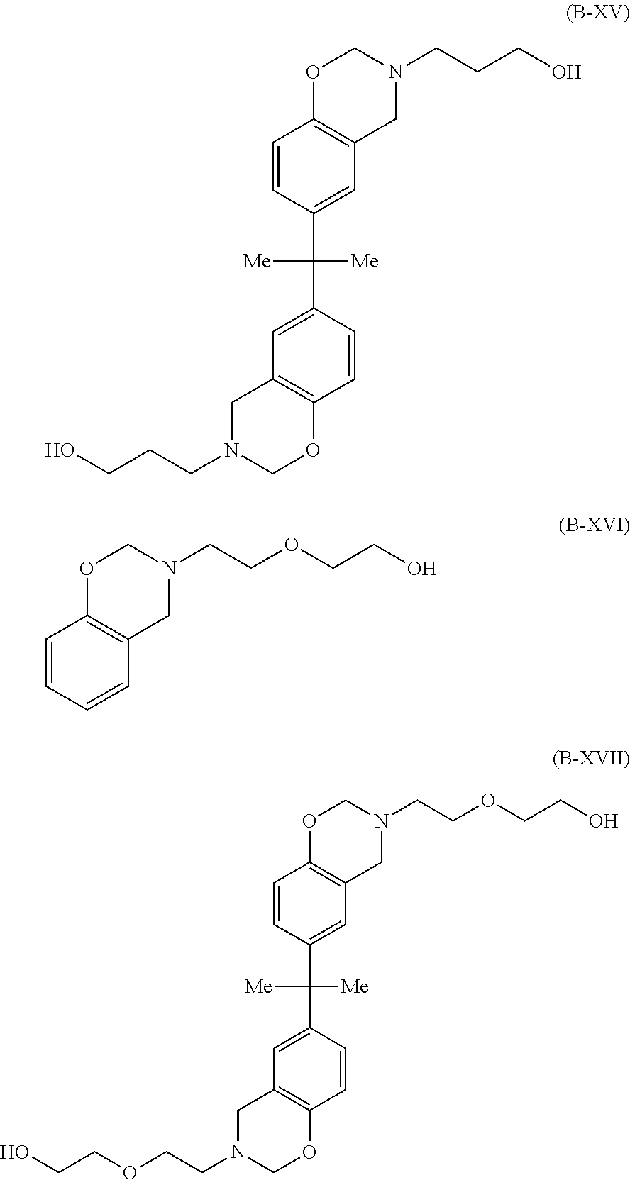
C1=CC(C(C2=CC3=C(C=C2)OCN(CCCO)C3)([Me])[Me])=CC2=C1OCN(CCCO)C2.C1=CC=CC2=C1OCN(CCOCCO)C2.C1=CC(C(C2=CC3=C(C=C2)OCN(CCOCCO)C3)([Me])[Me])=CC2=C1OCN(CCOCCO)C2
